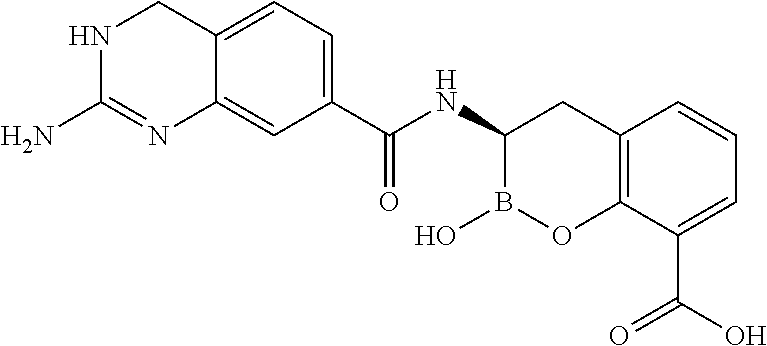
C12=C(C(C(O)=O)=CC=C1)OB(O)C(NC(=O)C1=CC=C3C(=C1)N=C(N)NC3)C2
